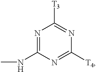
N1=C(NC)N=C([T4])N=C1[T3]
